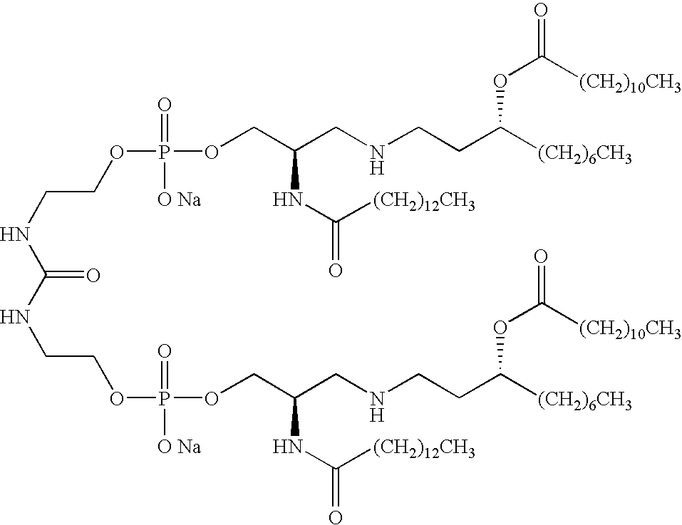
C(=O)(NCCOP(OCC(CNCCC([(CH2)6CH3])OC(=O)[(CH2)10CH3])NC(=O)[(CH2)12CH3])(=O)[O Na])NCCOP(OCC(CNCCC([(CH2)6CH3])OC(=O)[(CH2)10CH3])NC(=O)[(CH2)12CH3])(=O)[O Na]
